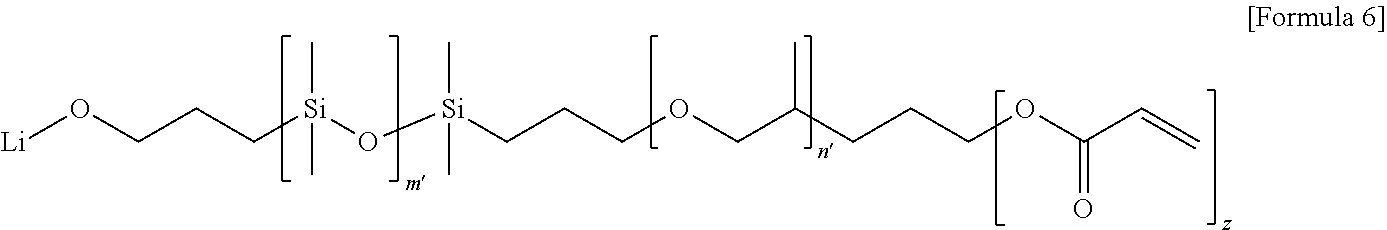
[Li]OCCC[Si](O[Si](CCCOCC(CCCOC(C=C)=O)C)(C)C)(C)C
